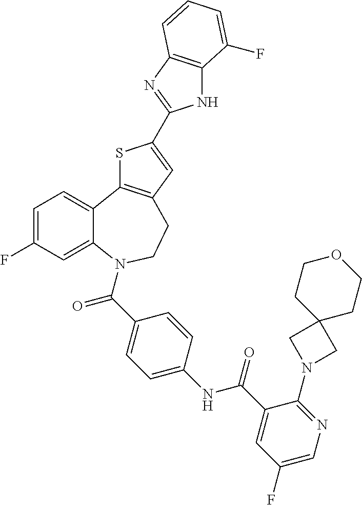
C1=C(F)C=C2C(=C1)C1=C(CCN2C(C2=CC=C(NC(C3=CC(F)=CN=C3N3CC4(C3)CCOCC4)=O)C=C2)=O)C=C(C2=NC3=C(N2)C(F)=CC=C3)S1
